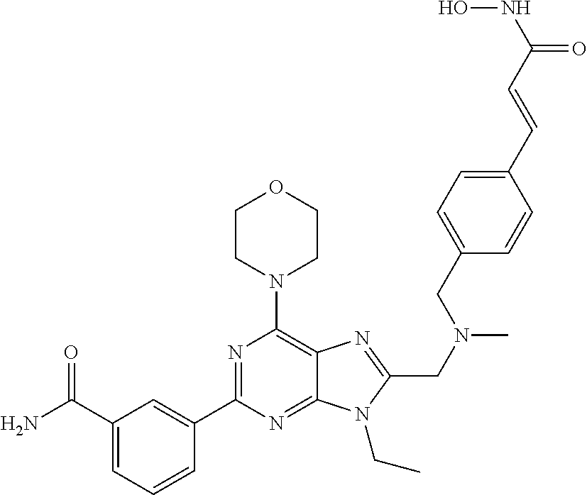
C1CN(C2=C3C(=NC(C4=CC(C(N)=O)=CC=C4)=N2)N(CC)C(CN(C)CC2=CC=C(C=CC(NO)=O)C=C2)=N3)CCO1
